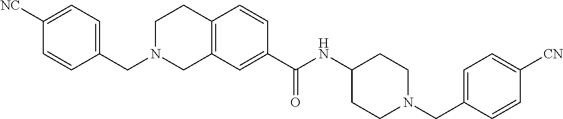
C12=C(C=C(C(NC3CCN(CC4=CC=C([CN])C=C4)CC3)=O)C=C1)CN(CC1=CC=C([NC])C=C1)CC2
